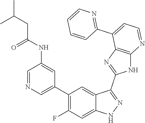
C1=NC=C(C2=C(F)C=C3C(=C2)C(C2=NC4=C(N2)N=CC=C4C2=NC=CC=C2)=NN3)C=C1NC(=O)CC(C)C
